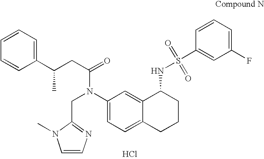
C1(N(CC2=NC=CN2C)C(=O)CC(C2=CC=CC=C2)C)=CC=C2C(=C1)C(NS(=O)(=O)C1=CC(F)=CC=C1)CCC2.Cl
